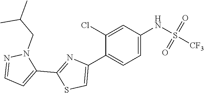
C1=C(C2=CC=C(NS(=O)(=O)[CF3])C=C2Cl)N=C(C2=CC=NN2CC(C)C)S1
